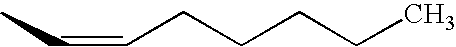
C(CCCCC)=CC
